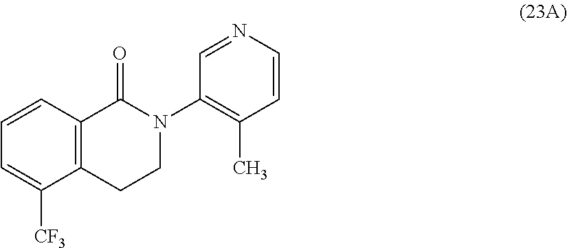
C12=C(CCN(C3=C(C)C=CN=C3)C1=O)C([CF3])=CC=C2
